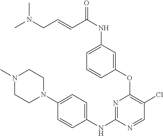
C1(OC2=C(Cl)C=NC(NC3=CC=C(N4CCN(C)CC4)C=C3)=N2)=CC(NC(=O)C=CCN(C)C)=CC=C1
